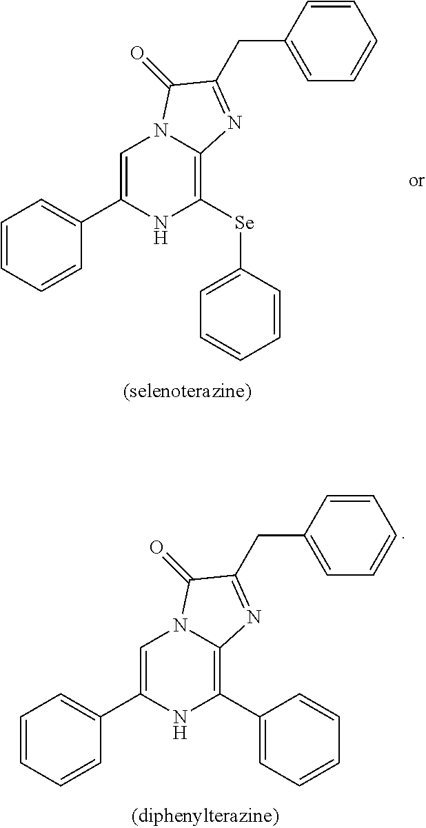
C1=CC=CC(C2=CN3C(=C([Se]C4=CC=CC=C4)N2)N=C(CC2=CC=CC=C2)C3=O)=C1.C1=CC=CC(C2=CN3C(=C(C4=CC=CC=C4)N2)N=C(CC2=CC=CC=C2)C3=O)=C1
